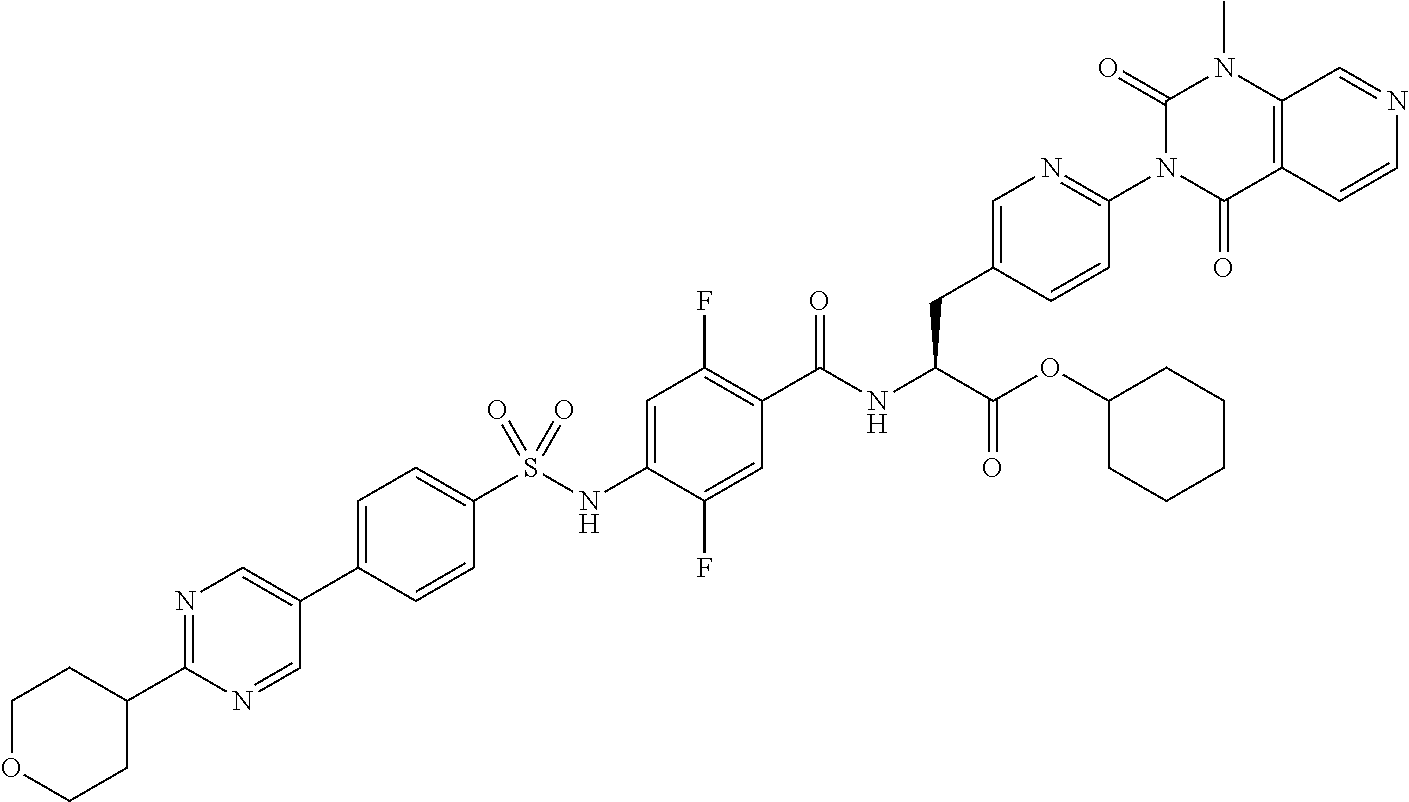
C1=C(C2=CN=C(C3CCOCC3)N=C2)C=CC(S(NC2=CC(F)=C(C(NC(C(OC3CCCCC3)=O)CC3=CN=C(N4C(=O)C5=C(N(C)C4=O)C=NC=C5)C=C3)=O)C=C2F)(=O)=O)=C1
